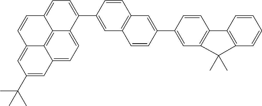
C1(C2=CC3=C(C=C2)C2=C(C=CC=C2)C3(C)C)=CC2=C(C=C1)C=C(C1=CC=C3C4=C5C(=CC(C(C)(C)C)=CC5=CC=C41)C=C3)C=C2
